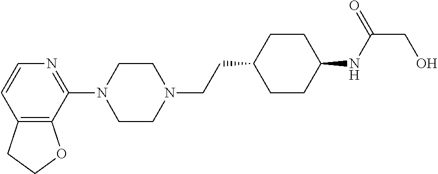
C12=C(C(N3CCN(CCC4CCC(NC(CO)=O)CC4)CC3)=NC=C1)OCC2
